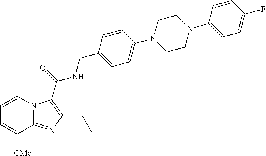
C1=CN2C(=NC(CC)=C2C(=O)NCC2=CC=C(N3CCN(C4=CC=C(F)C=C4)CC3)C=C2)C([OMe])=C1
